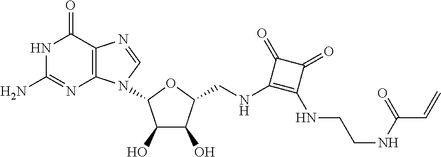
C12=C(C(=O)NC(N)=N1)N=CN2C1C(O)C(O)C(CNC2=C(NCCNC(C=C)=O)C(=O)C2=O)O1
